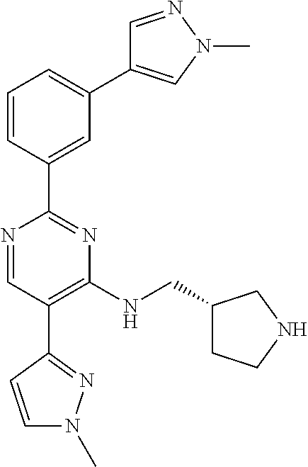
C1=C(C2=NC(NCC3CCNC3)=C(C3=NN(C)C=C3)C=N2)C=CC=C1C1=CN(C)N=C1
